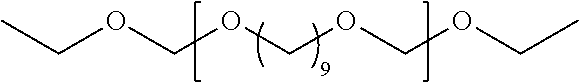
CCOCOCOCOCC
